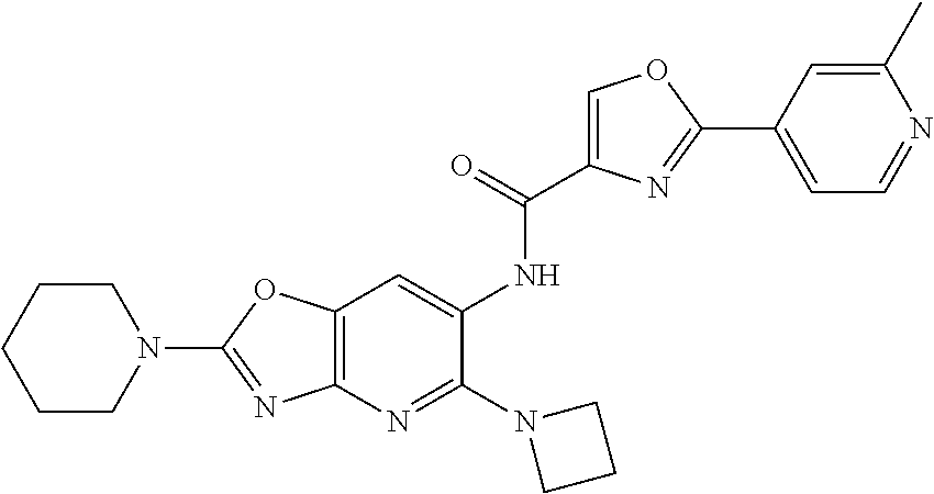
N1(C2=NC3=C(O2)C=C(NC(=O)C2=COC(C4=CC=NC(C)=C4)=N2)C(N2CCC2)=N3)CCCCC1
